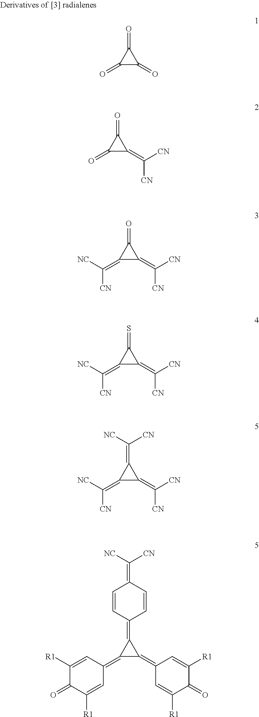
C1(=O)C(=O)C1=O.C1(=O)C(=C([CN])[CN])C1=O.C1(=C([NC])[CN])C(=C([CN])[CN])C1=O.C1(=C([NC])[CN])C(=C([CN])[CN])C1=S.C1(=C([NC])[CN])C(=C([CN])[CN])C1=C([NC])[CN].C1(=C2C=C([R1])C(=O)C([R1])=C2)C(=C2C=C([R1])C(=O)C([R1])=C2)C1=C1C=CC(=C([NC])[CN])C=C1
